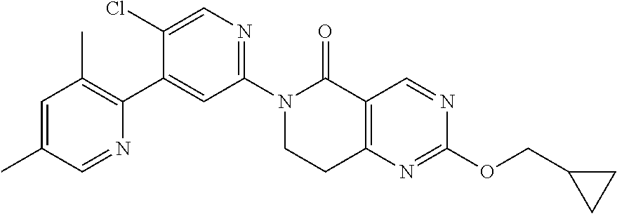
N1(C2=NC=C(Cl)C(C3=C(C)C=C(C)C=N3)=C2)CCC2=C(C1=O)C=NC(OCC1CC1)=N2
